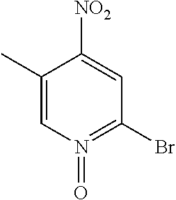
C1(C)=CN(=O)=C(Br)C=C1[NO2]
